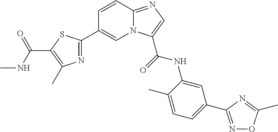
C1=CC2=NC=C(C(NC3=CC(C4=NOC(C)=N4)=CC=C3C)=O)N2C=C1C1=NC(C)=C(C(NC)=O)S1
